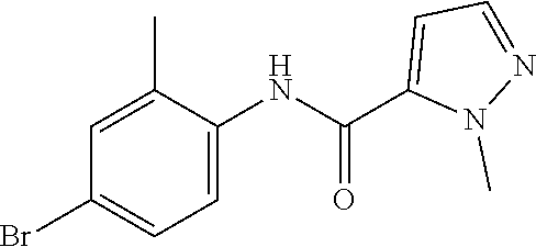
C1(C)=CC(Br)=CC=C1NC(C1=CC=NN1C)=O
